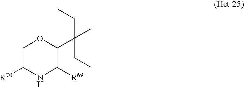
C1C([R70])NC([R69])C(C(C)(CC)CC)O1
